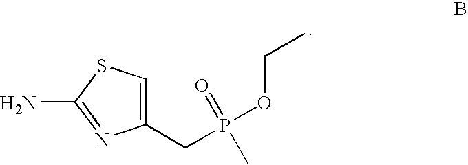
C1(CP(OCC)(=O)C)=CSC(N)=N1
